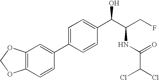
C1=C(C2=CC3=C(C=C2)OCO3)C=CC(C(C(CF)NC(=O)C(Cl)Cl)O)=C1
